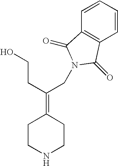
C1CNCCC1=C(CCO)CN1C(=O)C2=C(C=CC=C2)C1=O
